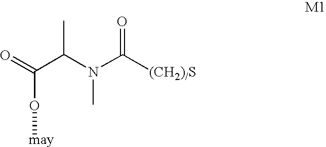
O=C(C(N(C([(CH2)/S])=O)C)C)O[may]
